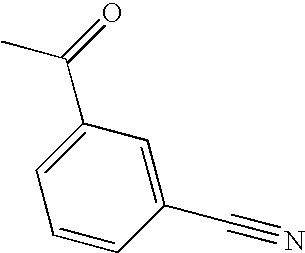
CC(C1=CC=CC(C#N)=C1)=O
